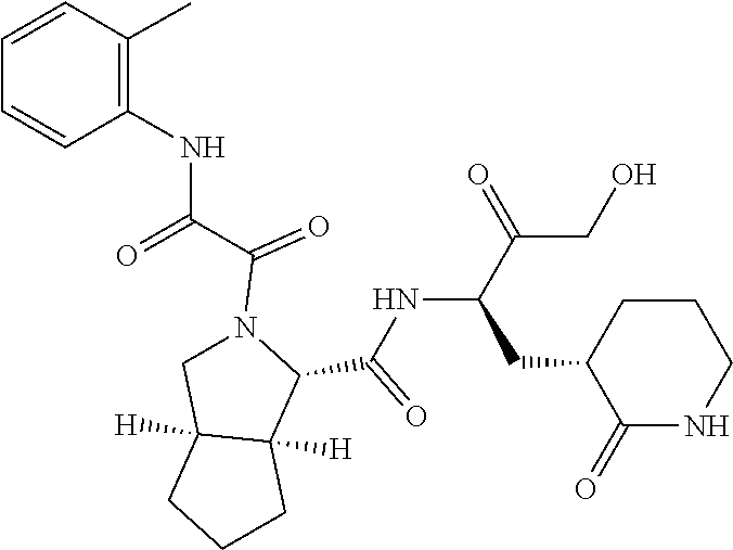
C(C(NC(C1C2([H])C([H])(CCC2)CN1C(C(=O)NC1=C(C)C=CC=C1)=O)=O)CC1C(=O)NCCC1)(=O)CO
